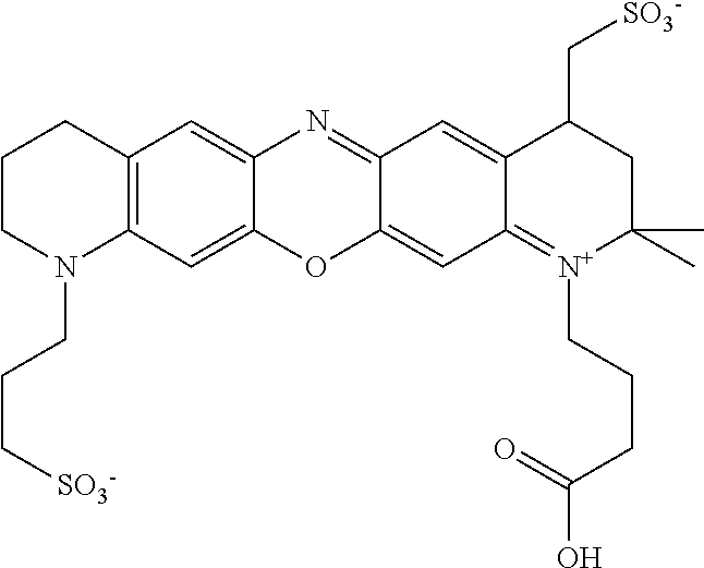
C12=C(C=C3C(=C1)N=C1C(=CC4=[N+](CCCC(O)=O)C(C)(C)CC(C[SO3-])C4=C1)O3)N(CCC[SO3-])CCC2
